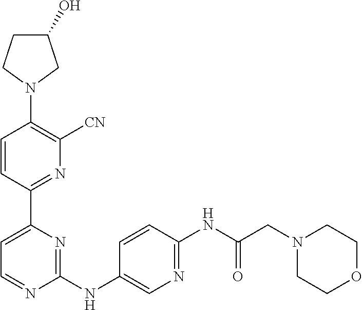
C1=CC(C2=CC=NC(NC3=CN=C(NC(CN4CCOCC4)=O)C=C3)=N2)=NC([CN])=C1N1CC(O)CC1
